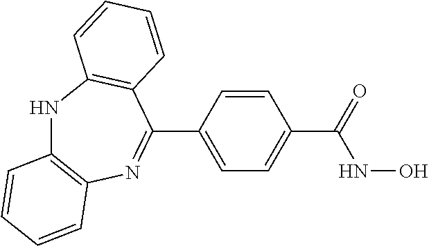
N1C2=C(N=C(C3=CC=C(C(NO)=O)C=C3)C3=C1C=CC=C3)C=CC=C2
